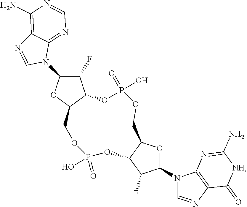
C1(F)C(N2C3=NC=NC(N)=C3N=C2)OC2C1OP(O)(=O)OCC1OC(N3C=NC4=C3N=C(N)[NH]C4=O)C(F)C1OP(=O)(O)OC2
